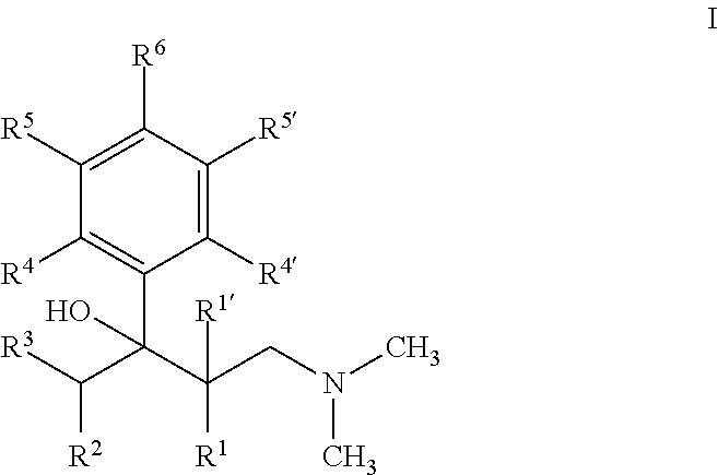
C1([R6])=C([R5])C([R4])=C(C(C(CN(C)C)([R1])[R1])(C([R3])[R2])O)C([R4])=C1[R5]
